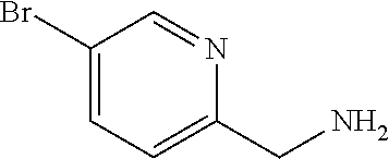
C1(Br)=CC=C(CN)N=C1
